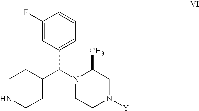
C1(F)=CC(C(N2CCN([Y])CC2C)C2CCNCC2)=CC=C1
